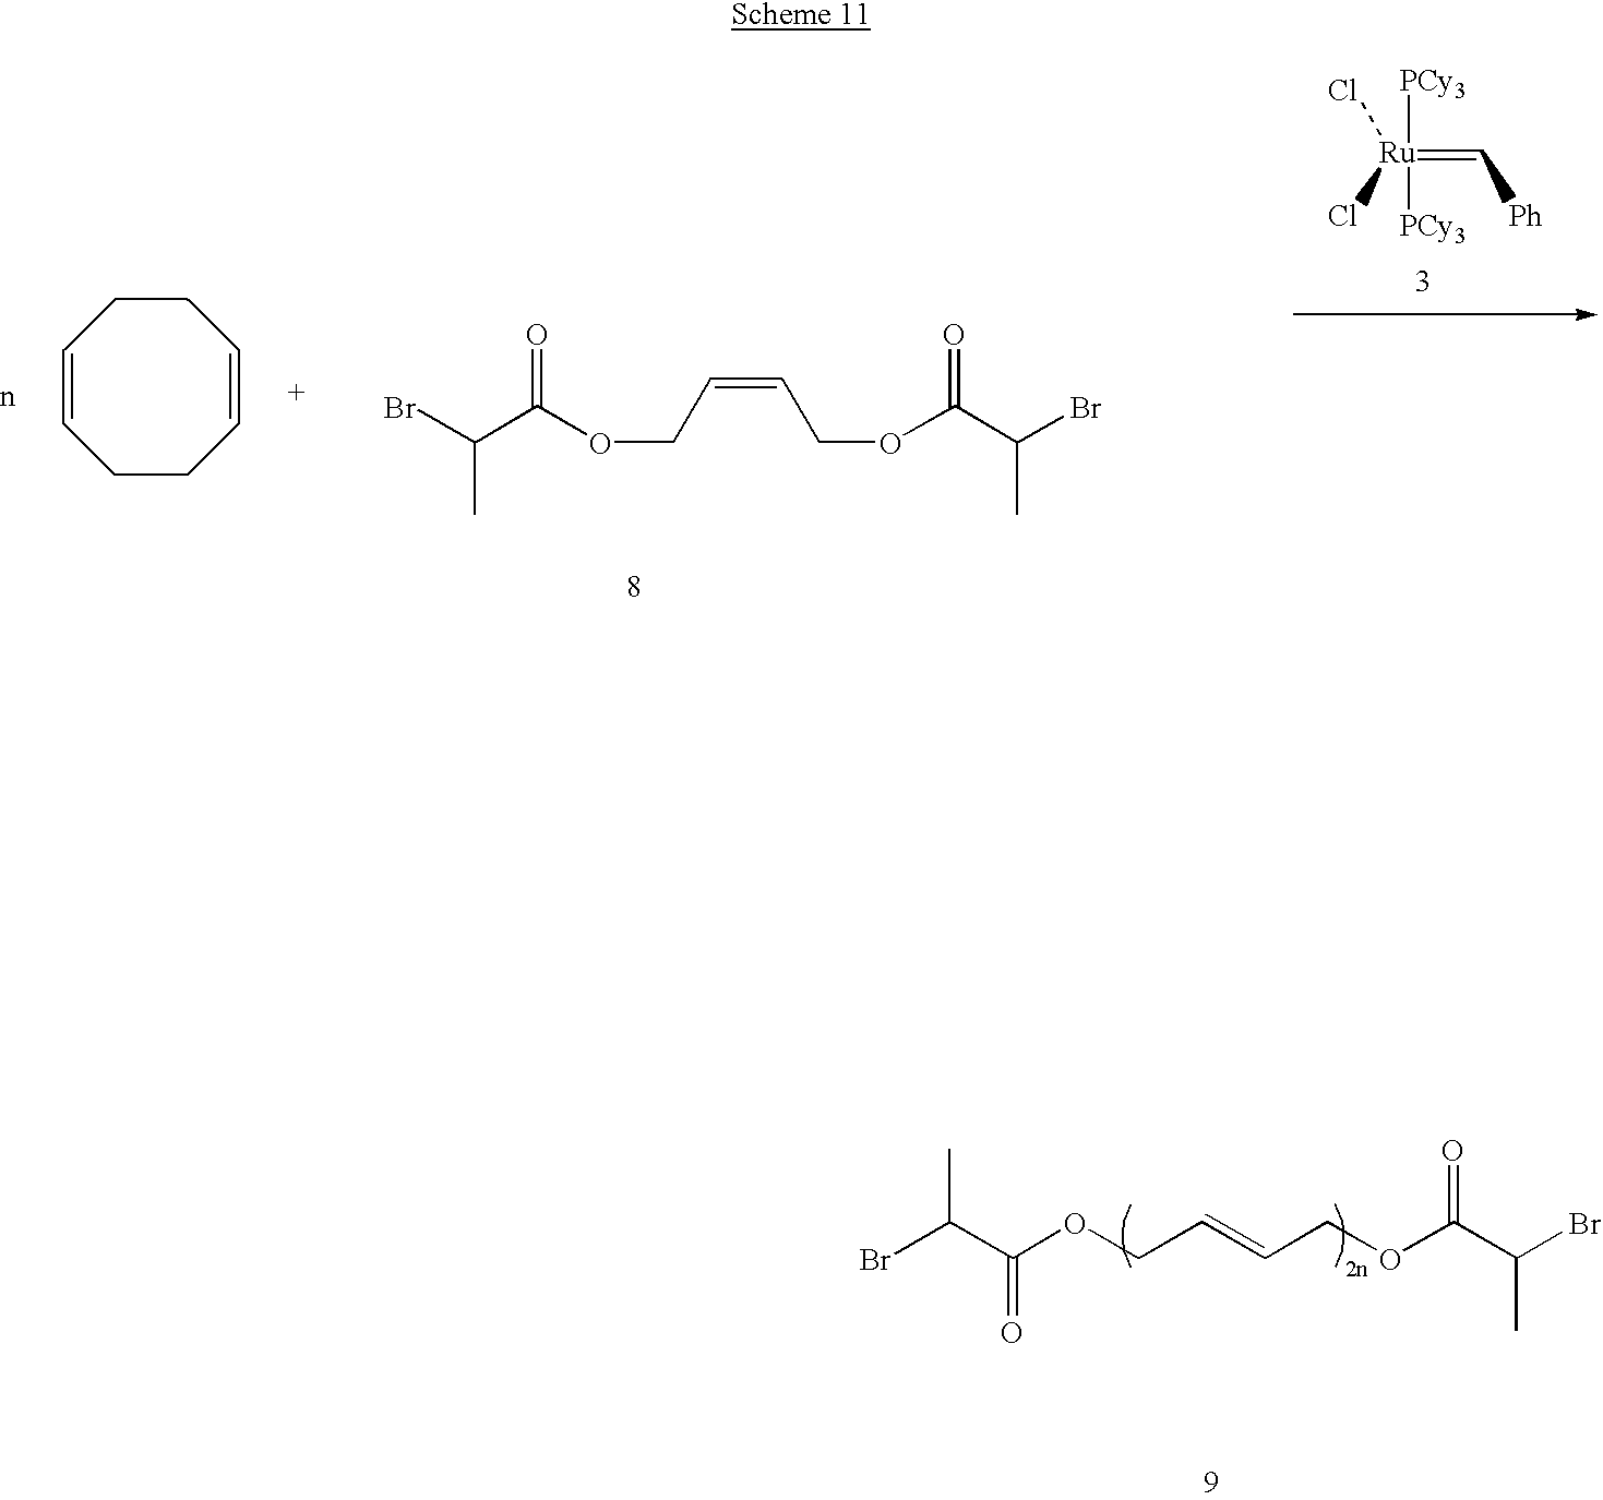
C1C=CCCC=CC1.BrC(C(OCC=CCOC(C(Br)C)=O)=O)C.[Ru](=C[Ph])([PCy3])([PCy3])(Cl)Cl.BrC(C(=O)OCC=CCOC(C(Br)C)=O)C
